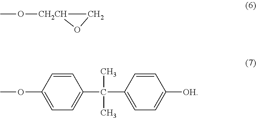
O(C1=CC=C(C(C)(C2=CC=C([OH])C=C2)C)C=C1)C.[CH2CH]1(OC)CO1
